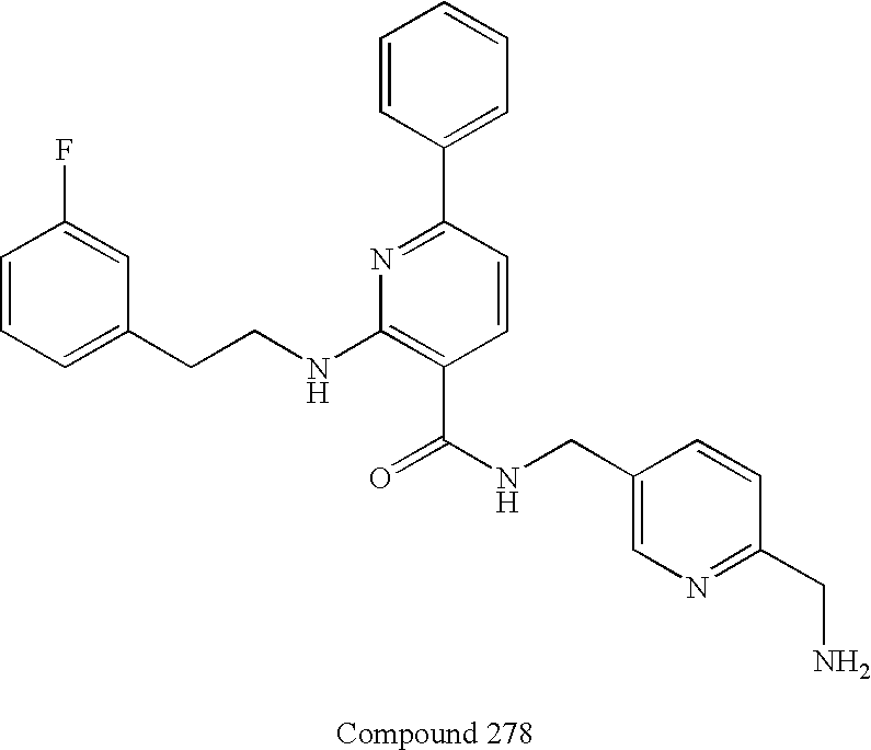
C1=C(CCNC2=C(C(NCC3=CN=C(CN)C=C3)=O)C=CC(C3=CC=CC=C3)=N2)C=C(F)C=C1
